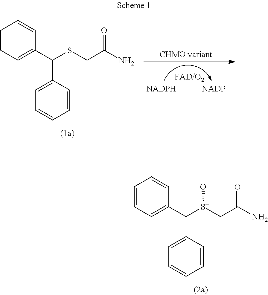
C(C1=CC=CC=C1)(C1=CC=CC=C1)SCC(N)=O.C(C1=CC=CC=C1)(C1=CC=CC=C1)[S+](CC(N)=O)[O-]
